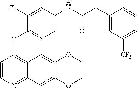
C12=NC=CC(OC3=NC=C(NC(CC4=CC([CF3])=CC=C4)=O)C=C3Cl)=C1C=C(OC)C(OC)=C2
